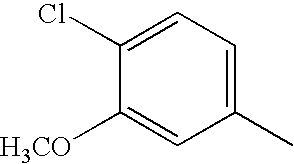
C1(Cl)=CC=C(C)C=C1[H3CO]
